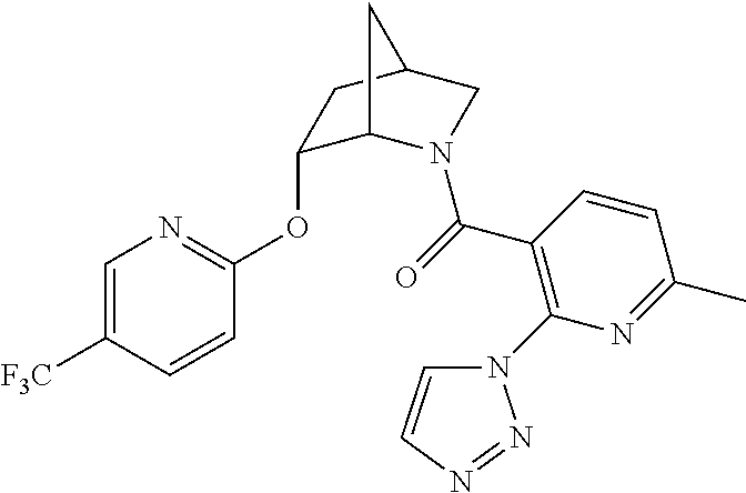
C1=C([F3C])C=CC(OC2C3N(C(=O)C4=C(N5C=CN=N5)N=C(C)C=C4)CC(C2)C3)=N1
